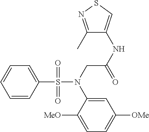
C1=CC(S(N(CC(NC2=CSN=C2C)=O)C2=CC([OMe])=CC=C2[MeO])(=O)=O)=CC=C1
